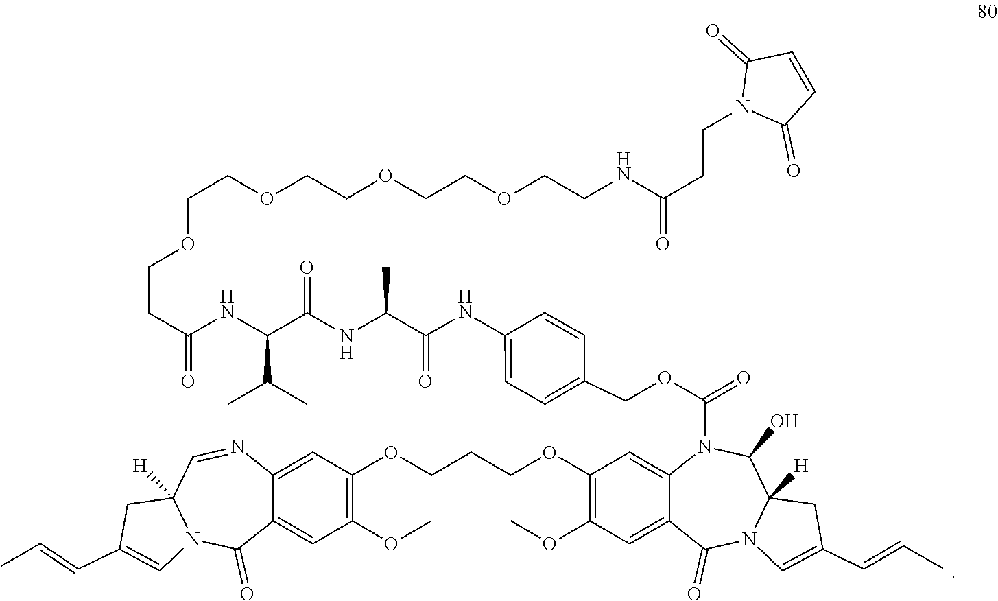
C1(OC)=C(OCCCOC2=C(OC)C=C3C(=C2)N(C(OCC2=CC=C(NC(C(NC(C(NC(CCOCCOCCOCCOCCNC(CCN4C(=O)C=CC4=O)=O)=O)C(C)C)=O)C)=O)C=C2)=O)C(O)C2([H])N(C3=O)C=C(C=CC)C2)C=C2C(=C1)C(=O)N1C([H])(C=N2)CC(C=CC)=C1
